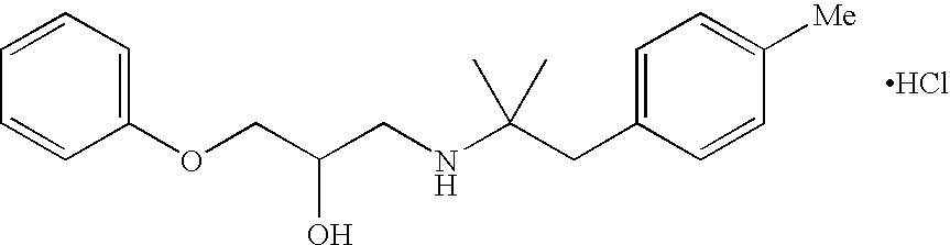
O(CC(CNC(CC1=CC=C([Me])C=C1)(C)C)O)C1=CC=CC=C1.Cl
